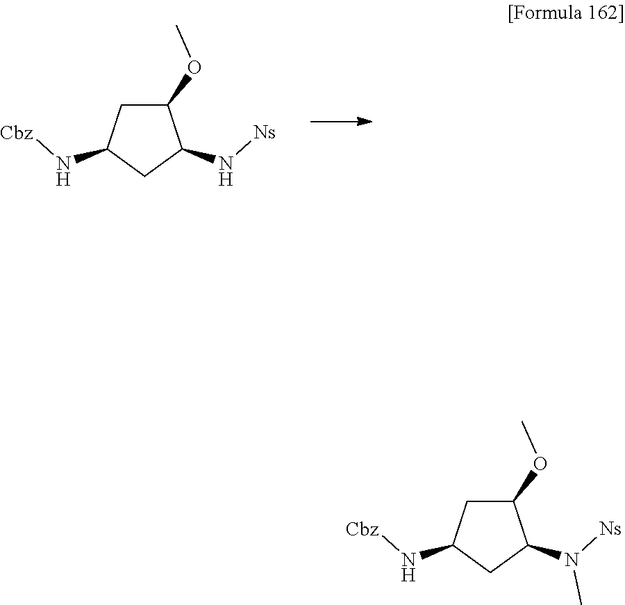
C1(OC)CC(N[Cbz])CC1N[Ns].C1(OC)CC(N[Cbz])CC1N([Ns])C
